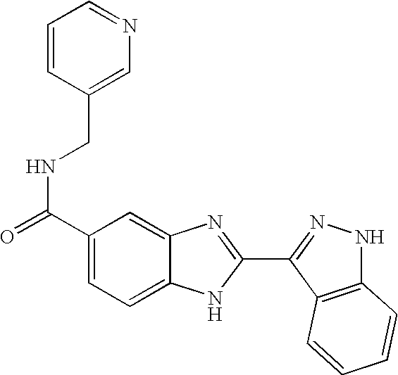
C1(C(=O)NCC2=CN=CC=C2)=CC=C2C(=C1)N=C(C1=NNC3=C1C=CC=C3)N2
